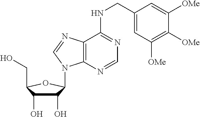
C1(O)C(O)C(CO)OC1N1C2=C(C(NCC3=CC([OMe])=C([OMe])C([OMe])=C3)=NC=N2)N=C1
